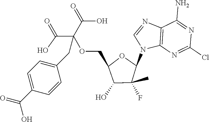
C12=C(N=C(Cl)N=C1N)N(C1OC(COC(C(=O)O)(C(=O)O)CC3=CC=C(C(=O)O)C=C3)C(O)C1(F)C)C=N2
